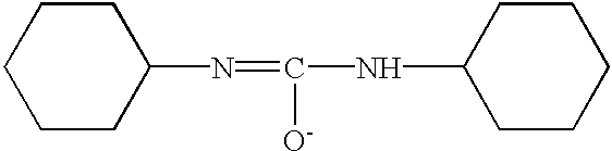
C1(N=C(NC2CCCCC2)[O-])CCCCC1
